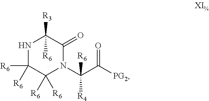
N1C([R6])([R6])C([R6])([R6])N(C(C(=O)[PG2])([R6])[R4])C(=O)C1([R3])[R6]
